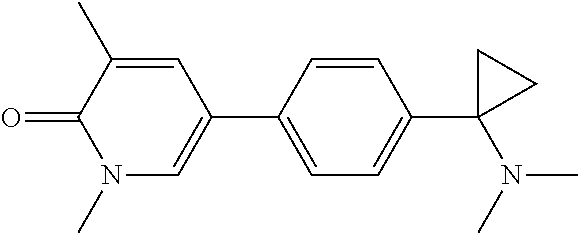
C1=C(C2=CN(C)C(=O)C(C)=C2)C=CC(C2(N(C)C)CC2)=C1
